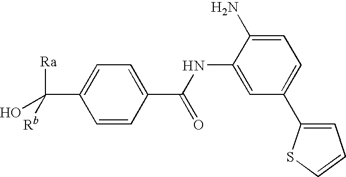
C1=CC(C(NC2=CC(C3=CC=CS3)=CC=C2N)=O)=CC=C1C([Ra])([Rb])O
